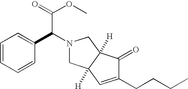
C1=CC=CC(C(N2CC3([H])C([H])(C2)C(=O)C(CCCC)=C3)C(=O)OC)=C1
